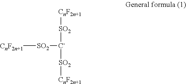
[CnF2n+1][SO2][C-]([SO2][CnF2n+1])[SO2][CnF2n+1]
